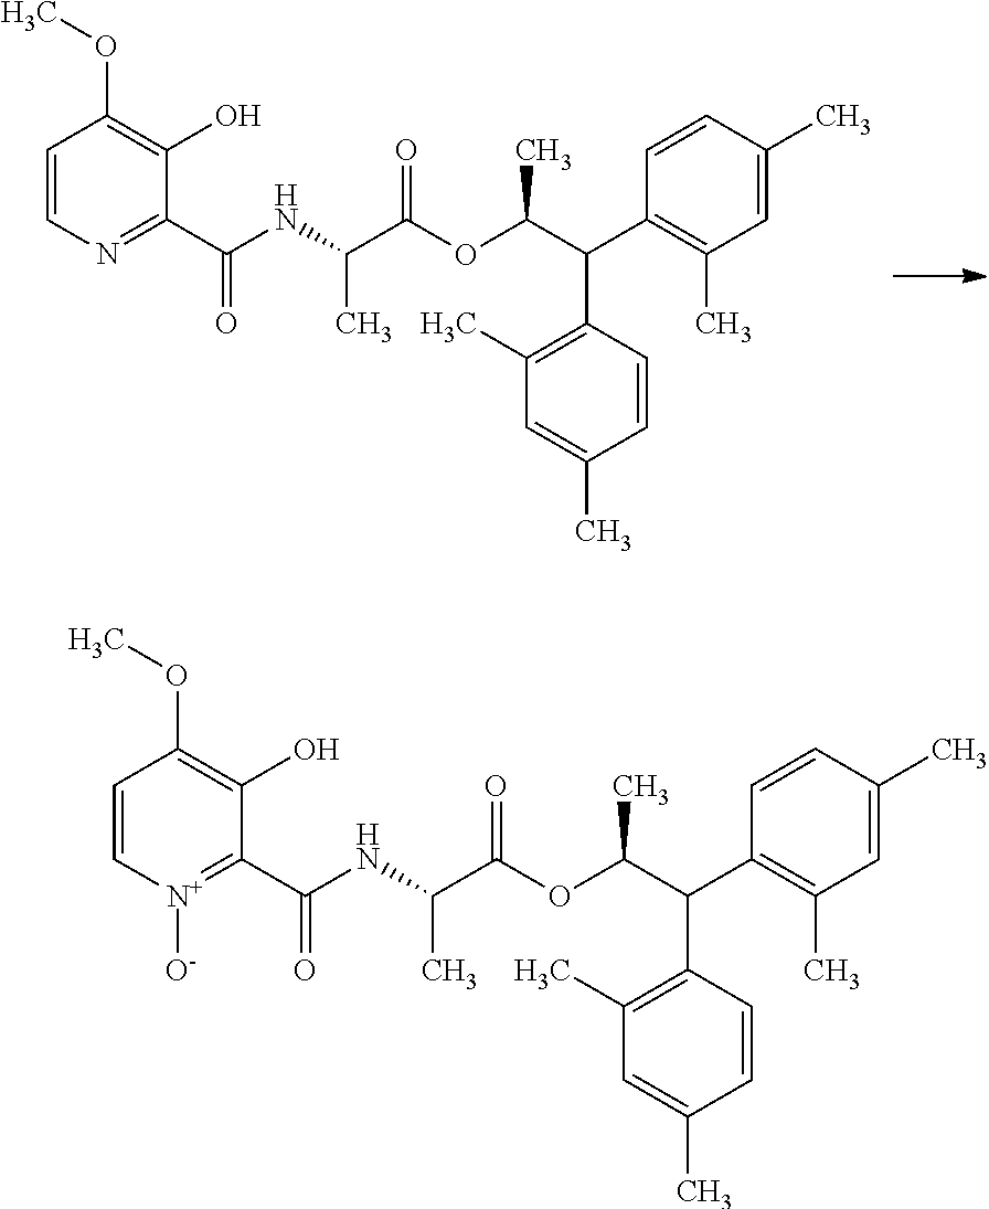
C1=CN=C(C(NC(C(OC(C(C2=C(C)C=C(C)C=C2)C2=C(C)C=C(C)C=C2)C)=O)C)=O)C(O)=C1OC.C1=C[N+]([O-])=C(C(NC(C(OC(C(C2=C(C)C=C(C)C=C2)C2=C(C)C=C(C)C=C2)C)=O)C)=O)C(O)=C1OC
